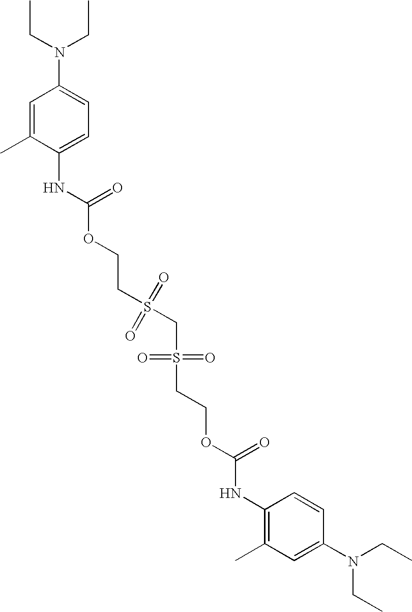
C(N(CC)C1=CC=C(NC(OCCS(CS(CCOC(=O)NC2=C(C)C=C(N(CC)CC)C=C2)(=O)=O)(=O)=O)=O)C(C)=C1)C
